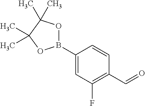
C1(B2OC(C)(C)C(C)(C)O2)=CC(F)=C(C=O)C=C1
